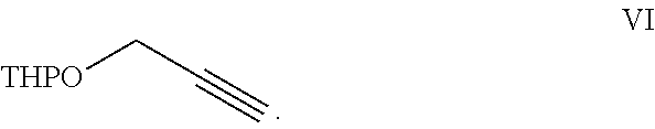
C#CC[THPO]
